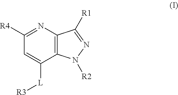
C12=C(N=C([R4])C=C1[L][R3])C([R1])=NN2[R2]
